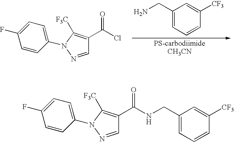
C(C1=CC=CC([CF3])=C1)N.C1=CC(N2C([F3C])=C(C(Cl)=O)C=N2)=CC=C1F.C1=CC(N2C([F3C])=C(C(NCC3=CC=CC([CF3])=C3)=O)C=N2)=CC=C1F
